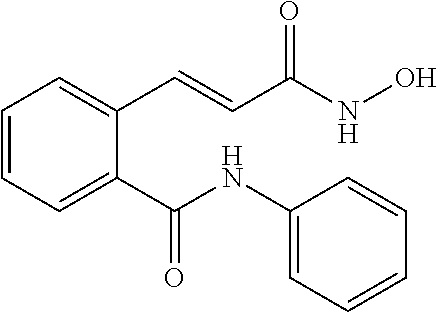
C1=CC=C(C(NC2=CC=CC=C2)=O)C(C=CC(NO)=O)=C1
